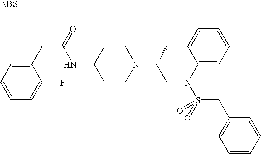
C1(CC(=O)NC2CCN(C(C)CN(S(CC3=CC=CC=C3)(=O)=O)C3=CC=CC=C3)CC2)=CC=CC=C1F
